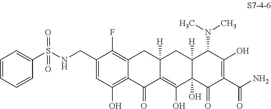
C1(S(NCC2=CC(O)=C3C(=C2F)CC2([H])C(=C(O)C4(O)C([H])(C2)C(N(C)C)C(O)=C(C(N)=O)C4=O)C3=O)(=O)=O)=CC=CC=C1
